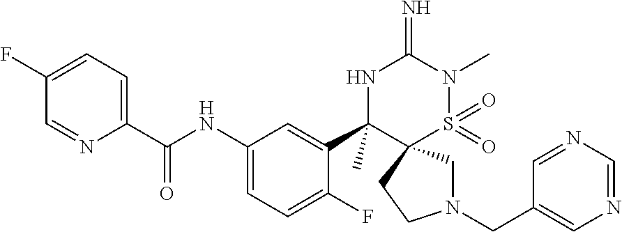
C1(F)=CC=C(C(NC2=CC=C(F)C(C3(C)NC(=N)N(C)S(=O)(=O)C34CN(CC3=CN=CN=C3)CC4)=C2)=O)N=C1
